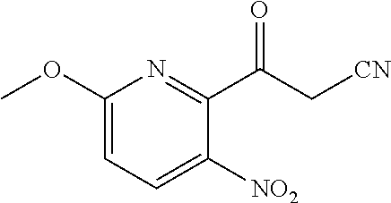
C1(OC)=CC=C([NO2])C(C(C[CN])=O)=N1
